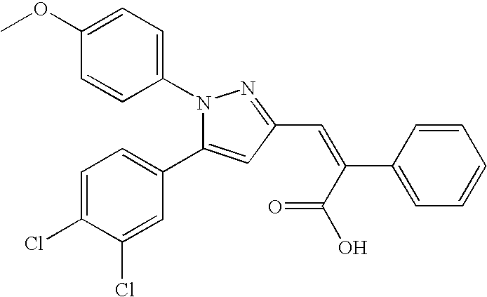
C1(OC)=CC=C(N2N=C(C=C(C(O)=O)C3=CC=CC=C3)C=C2C2=CC=C(Cl)C(Cl)=C2)C=C1
